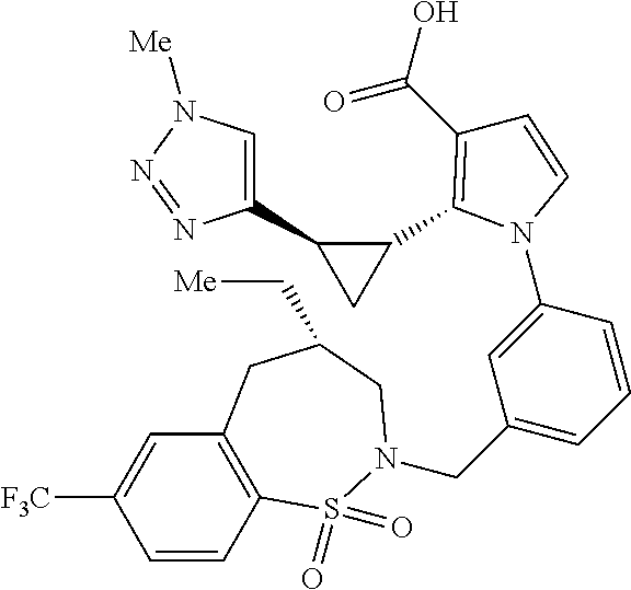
C1=CC2=C(C=C1[F3C])CC(C[Me])CN(CC1=CC=CC(N3C=CC(C(O)=O)=C3C3C(C4=CN([Me])N=N4)C3)=C1)S2(=O)=O
